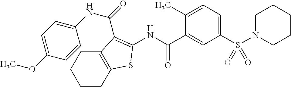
C1CC2=C(CC1)C(C(=O)NC1=CC=C(OC)C=C1)=C(NC(C1=CC(S(N3CCCCC3)(=O)=O)=CC=C1C)=O)S2
